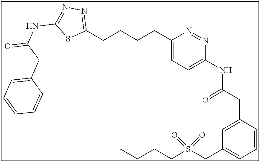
C1(CCCCC2=CC=C(NC(CC3=CC(CS(CCCC)(=O)=O)=CC=C3)=O)N=N2)=NN=C(NC(=O)CC2=CC=CC=C2)S1
